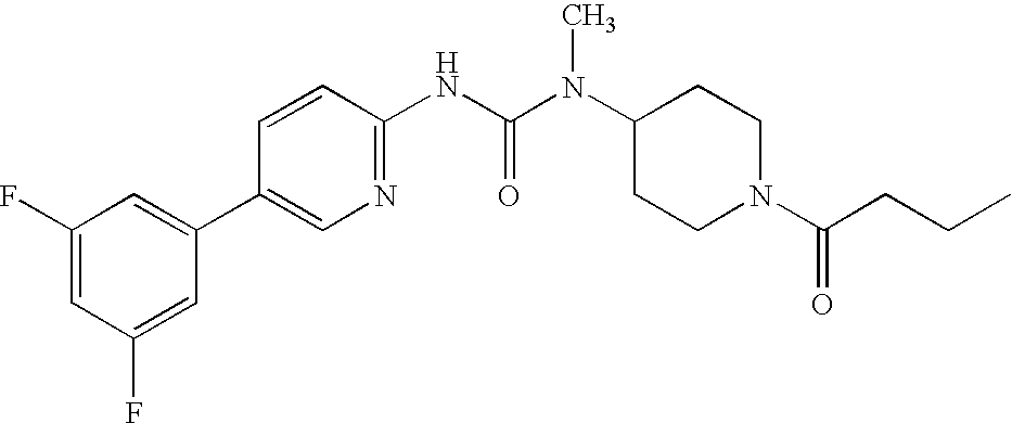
C1(F)=CC(F)=CC(C2=CN=C(NC(N(C3CCN(C(CCC)=O)CC3)C)=O)C=C2)=C1
